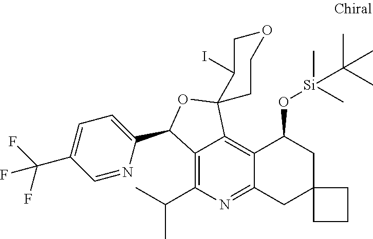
C12=C(C(C)C)N=C3C(=C1C1(OC2C2=CC=C(C(F)(F)F)C=N2)C(I)COCC1)C(O[Si](C)(C)C(C)(C)C)CC1(C3)CCC1
